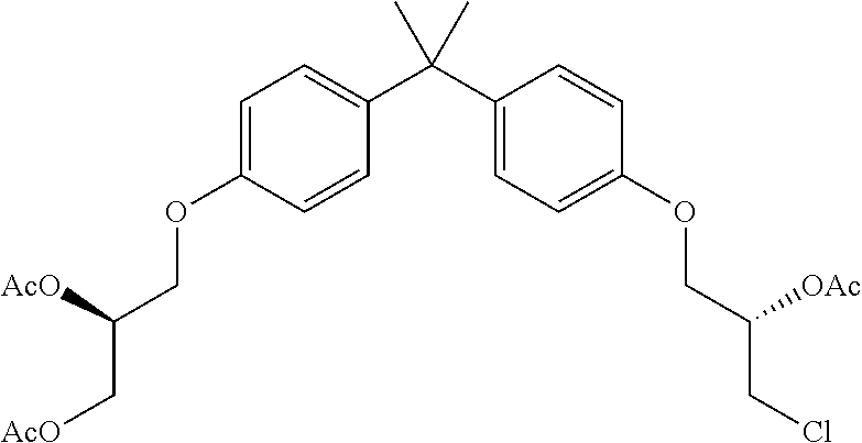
C1=CC(OCC(C[AcO])[AcO])=CC=C1C(C1=CC=C(OCC(CCl)[OAc])C=C1)(C)C
